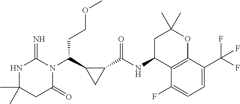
CC1(C)NC(=N)N(C(C2CC2C(NC2C3=C(OC(C)(C)C2)C(C(F)(F)F)=CC=C3F)=O)CCOC)C(=O)C1
